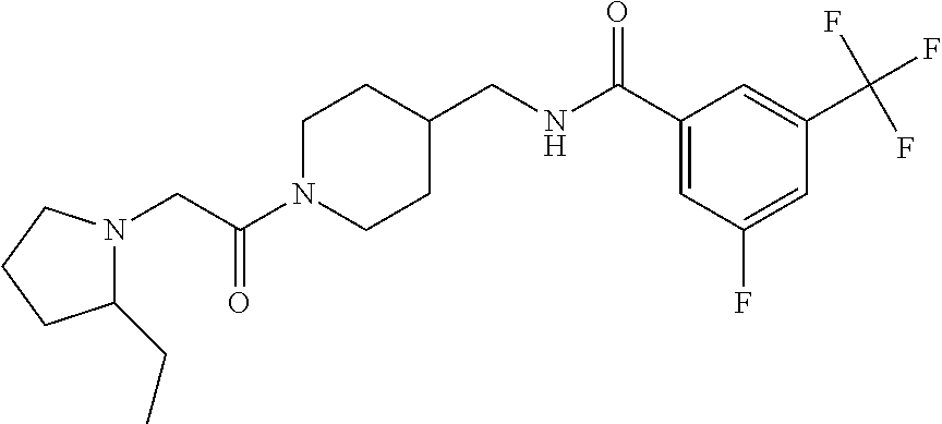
C1N(C(CN2C(CC)CCC2)=O)CCC(CNC(C2=CC(F)=CC(C(F)(F)F)=C2)=O)C1
